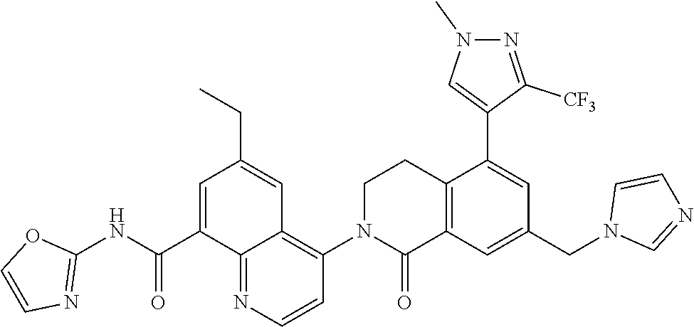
C12=C(C=C(CN3C=NC=C3)C=C1C1=CN(C)N=C1[CF3])C(=O)N(C1=C3C(=NC=C1)C(C(NC1=NC=CO1)=O)=CC(CC)=C3)CC2
